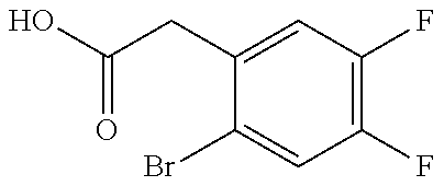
OC(CC1=CC(F)=C(F)C=C1Br)=O
